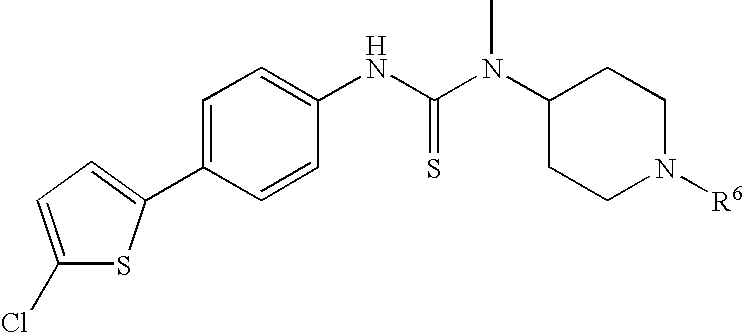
C1=C(C2=CC=C(Cl)S2)C=CC(NC(N(C2CCN([R6])CC2)C)=S)=C1
